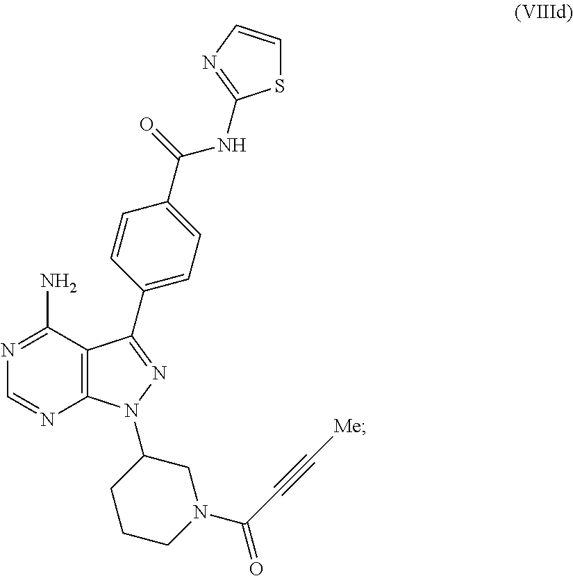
C12=C(C(N)=NC=N1)C(C1=CC=C(C(=O)NC3=NC=CS3)C=C1)=NN2C1CCCN(C(C#C[Me])=O)C1
